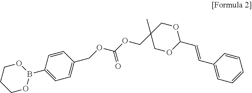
C1OB(C2=CC=C(COC(=O)OCC3(C)COC(C=CC4=CC=CC=C4)OC3)C=C2)OCC1
